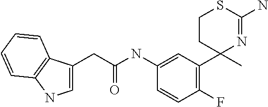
C1CC(C)(C2=C(F)C=CC(NC(CC3=CNC4=C3C=CC=C4)=O)=C2)N=C(N)S1
